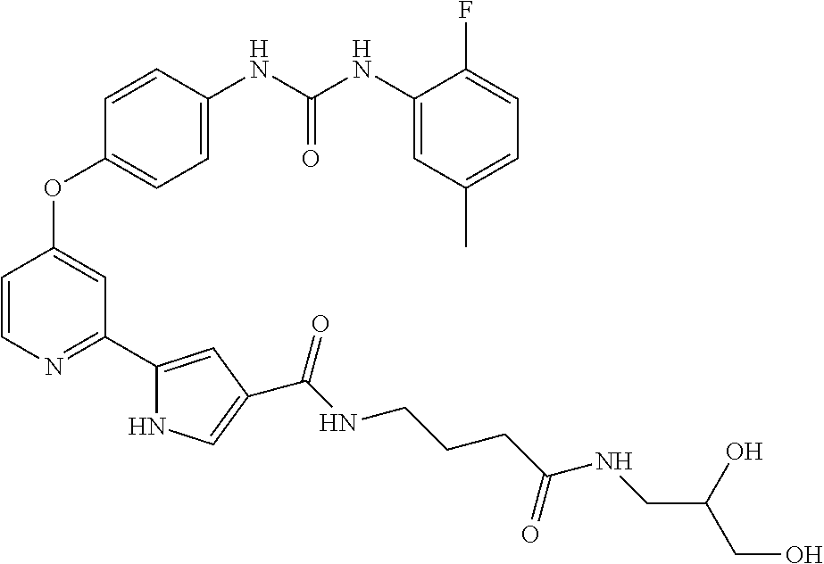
C1=C(NC(NC2=CC(C)=CC=C2F)=O)C=CC(OC2=CC(C3=CC(C(NCCCC(NCC(CO)O)=O)=O)=CN3)=NC=C2)=C1
